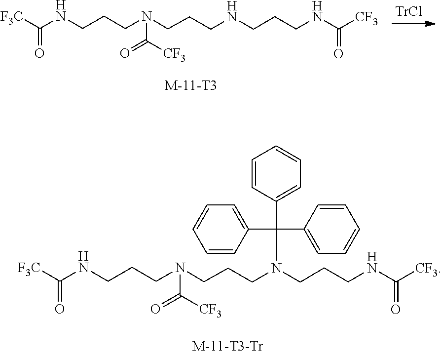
[F3C]C(NCCCN(CCCNCCCNC([CF3])=O)C([CF3])=O)=O.[F3C]C(NCCCN(CCCN(CCCNC([CF3])=O)C(C1=CC=CC=C1)(C1=CC=CC=C1)C1=CC=CC=C1)C([CF3])=O)=O
